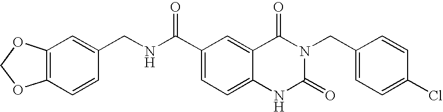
C1=CC(CNC(C2=CC=C3C(=C2)C(=O)N(CC2=CC=C(Cl)C=C2)C(=O)N3)=O)=CC2=C1OCO2
